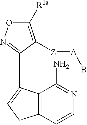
C1([R1a])=C([Z][A]B)C(C2=CCC3=C2C(N)=NC=C3)=NO1
